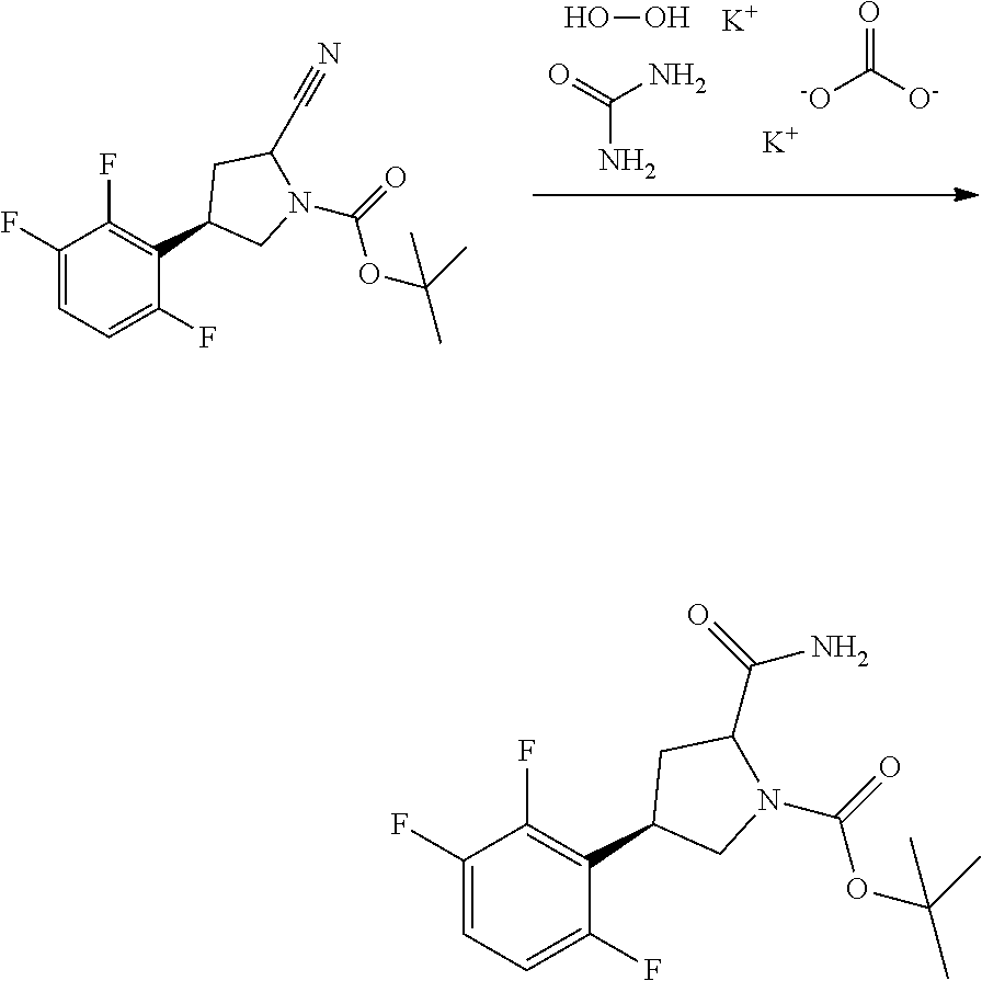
O=C(N)N.OO.O=C([O-])[-O].[K].[K].C1(F)=CC=C(F)C(C2CN(C(=O)OC(C)(C)C)C(C#N)C2)=C1F.C1(F)=CC=C(F)C(C2CN(C(=O)OC(C)(C)C)C(C(=O)N)C2)=C1F
